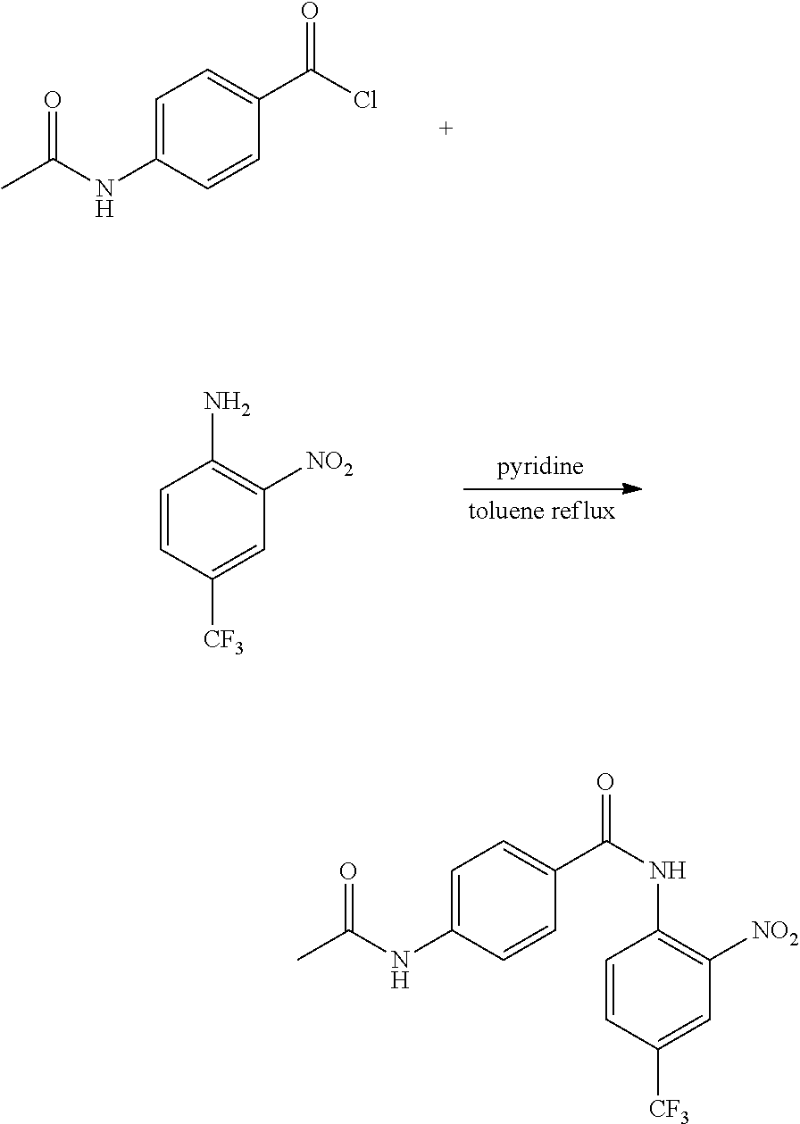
C1=C(NC(C)=O)C=CC(C(Cl)=O)=C1.C1=CC([CF3])=CC([NO2])=C1N.C1=C(NC(C)=O)C=CC(C(=O)NC2=C([NO2])C=C([CF3])C=C2)=C1
